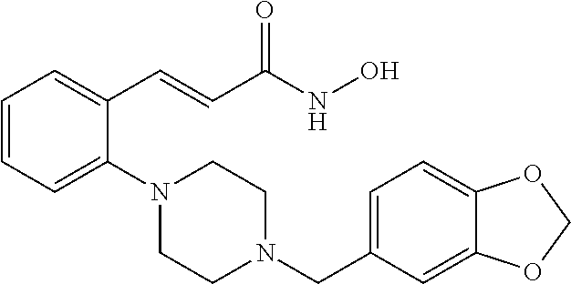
C1=CC=C(N2CCN(CC3=CC=C4C(=C3)OCO4)CC2)C(C=CC(NO)=O)=C1
